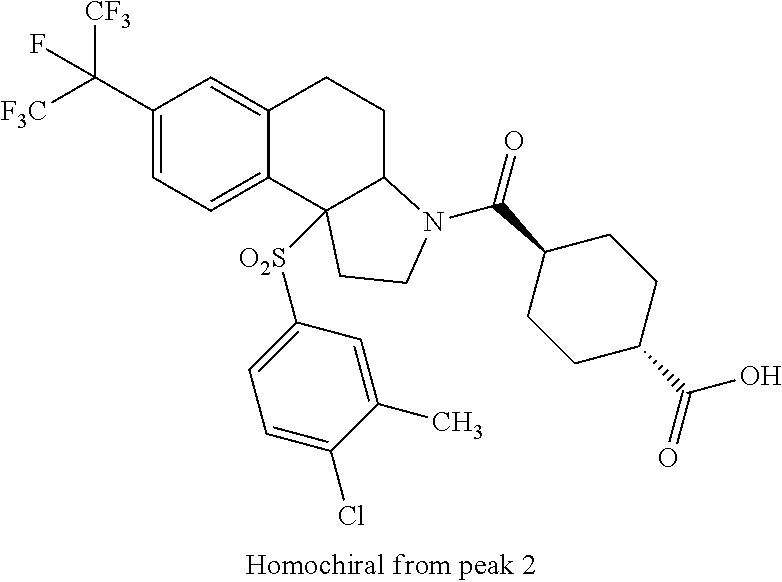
C(C1=CC=C2C(=C1)CCC1C2([O2S]C2=CC=C(Cl)C(C)=C2)CCN1C(=O)C1CCC(C(O)=O)CC1)([F3C])([CF3])F
